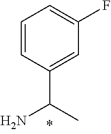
C1=CC(C(N)C)=CC(F)=C1
